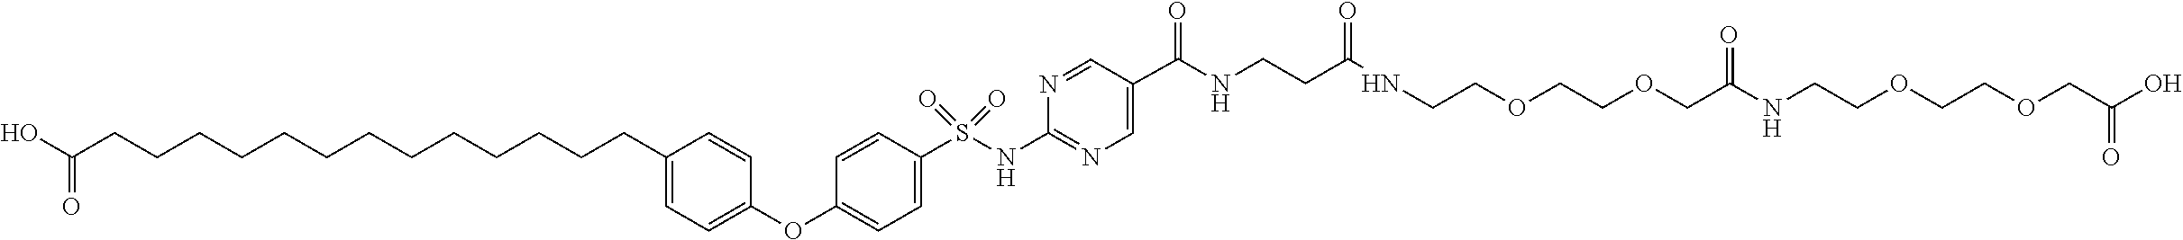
OC(CCCCCCCCCCCCCC1=CC=C(OC2=CC=C(S(NC3=NC=C(C(NCCC(NCCOCCOCC(NCCOCCOCC(O)=O)=O)=O)=O)C=N3)(=O)=O)C=C2)C=C1)=O
